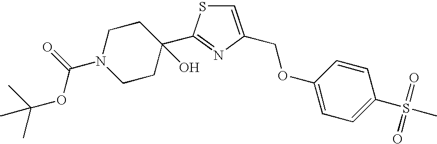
C1=C(COC2=CC=C(S(C)(=O)=O)C=C2)N=C(C2(O)CCN(C(=O)OC(C)(C)C)CC2)S1
